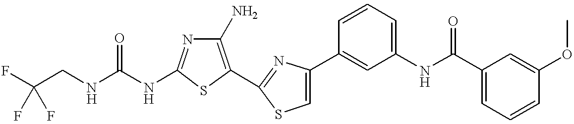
C(NC1=NC(N)=C(C2=NC(C3=CC(NC(C4=CC=CC(OC)=C4)=O)=CC=C3)=CS2)S1)(NCC(F)(F)F)=O
